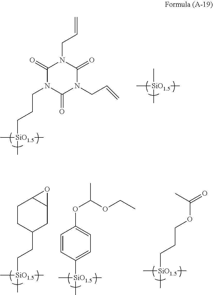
C([SiO1.5](C)(C)C)CCN1C(=O)N(CC=C)C(=O)N(CC=C)C1=O.C[SiO1.5](C)(C)C.C([SiO1.5](C)(C)C)CC1CC2C(CC1)O2.C([SiO1.5](C)(C)C)CCOC(=O)C.C1([SiO1.5](C)(C)C)=CC=C(OC(C)OCC)C=C1
